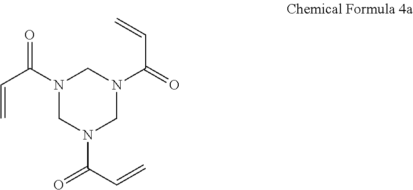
N1(C(C=C)=O)CN(C(C=C)=O)CN(C(=O)C=C)C1
